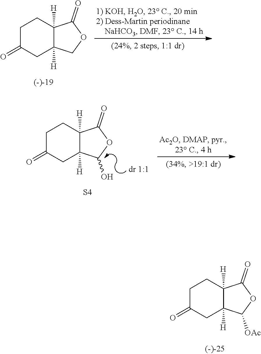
C1C(=O)CC2([H])C([H])(C1)C(=O)OC2.C1C(=O)CC2([H])C([H])(C1)C(=O)OC2O.[S4].C1C(=O)CC2([H])C([H])(C1)C(=O)OC2[OAc]
